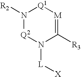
N1([R2])[Q2]N([L][X])C([R3])=[M][Q1]1
